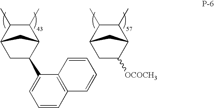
C1(C)C(C)C2CC(C3=CC=CC4=C3C=CC=C4)C1C2.C1(C)C(C)C2CC([OCOCH3])C1C2
